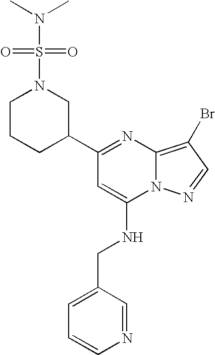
C1=CN=CC(CNC2=CC(C3CN(S(=O)(=O)N(C)C)CCC3)=NC3=C(Br)C=NN23)=C1
